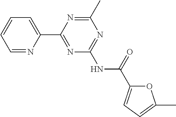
C1=NC(C2=NC(NC(=O)C3=CC=C(C)O3)=NC(C)=N2)=CC=C1
